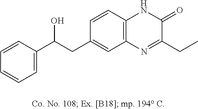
C1=CC(C(CC2=CC3=C(C=C2)NC(=O)C(CC)=N3)O)=CC=C1
